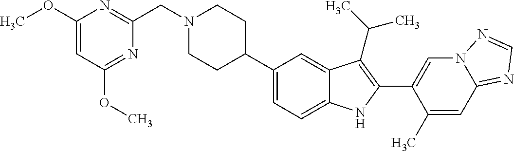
C1(OC)=CC(OC)=NC(CN2CCC(C3=CC=C4C(=C3)C(C(C)C)=C(C3=CN5C(=NC=N5)C=C3C)N4)CC2)=N1
